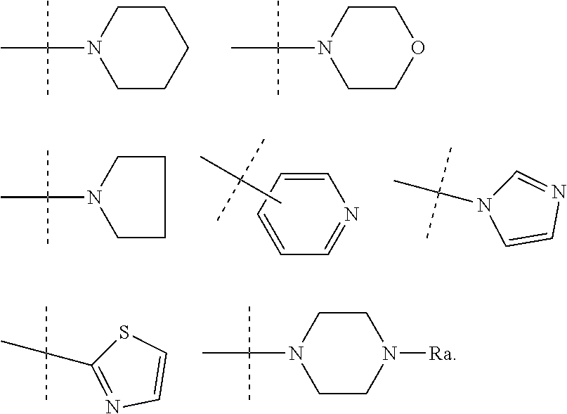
C1CCCCN1C(C)(C)C.C1COCCN1C(C)(C)C.N1(C(C)(C)C)CCCC1.C1=CC=NC=C1.CC(C)(C)C.C1=CN(C(C)(C)C)C=N1.C1=CSC(C(C)(C)C)=N1.C1CN([Ra])CCN1C(C)(C)C
